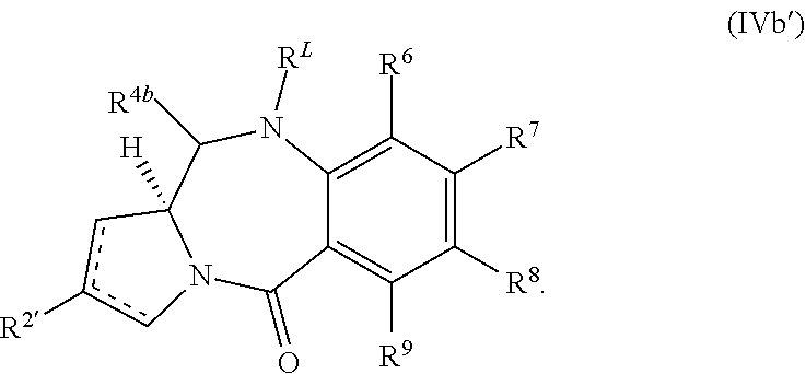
C1([R7])=C([R8])C([R9])=C2C(=C1[R6])N([RL])C([R4b])C1([H])N(C2=O)cc([R2])c1
